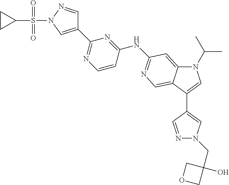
N1(C(C)C)C2=CC(NC3=NC(C4=CN(S(C5CC5)(=O)=O)N=C4)=NC=C3)=NC=C2C(C2=CN(CC3(O)COC3)N=C2)=C1
